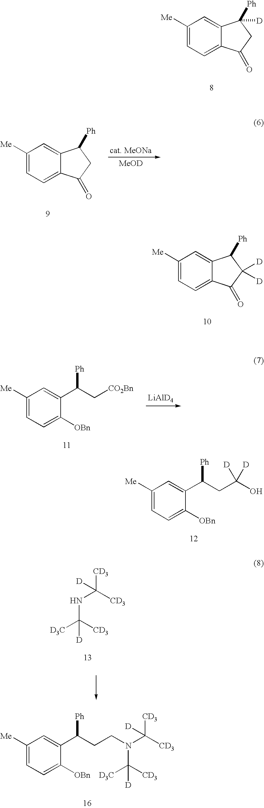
C1([Me])=CC=C2C(=C1)C([Ph])([D])CC2=O.C1([Me])=CC=C2C(=C1)C([Ph])C([D])([D])C2=O.C1([Me])=CC=C([OBn])C(C(CC(O)([D])[D])[Ph])=C1.C1([Me])=CC=C2C(=C1)C([Ph])CC2=O.[MeOD].C1([Me])=CC=C([OBn])C(C(C[CO2Bn])[Ph])=C1.[LiAlD4].[D3C]C([CD3])(NC([CD3])([CD3])[D])[D].C1([Me])=CC=C([OBn])C(C(CCN(C([CD3])([CD3])[D])C([D3C])([CD3])[D])[Ph])=C1
